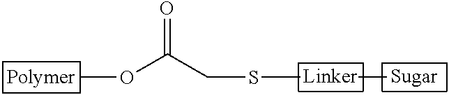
S(C)CC(OC)=O
